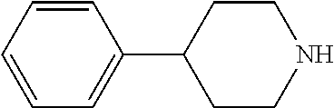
C1=CC=CC(C2CCNCC2)=C1
